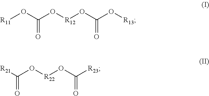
[R11]OC(O[R12]OC(O[R13])=O)=O.[R21]C(O[R22]OC([R23])=O)=O
